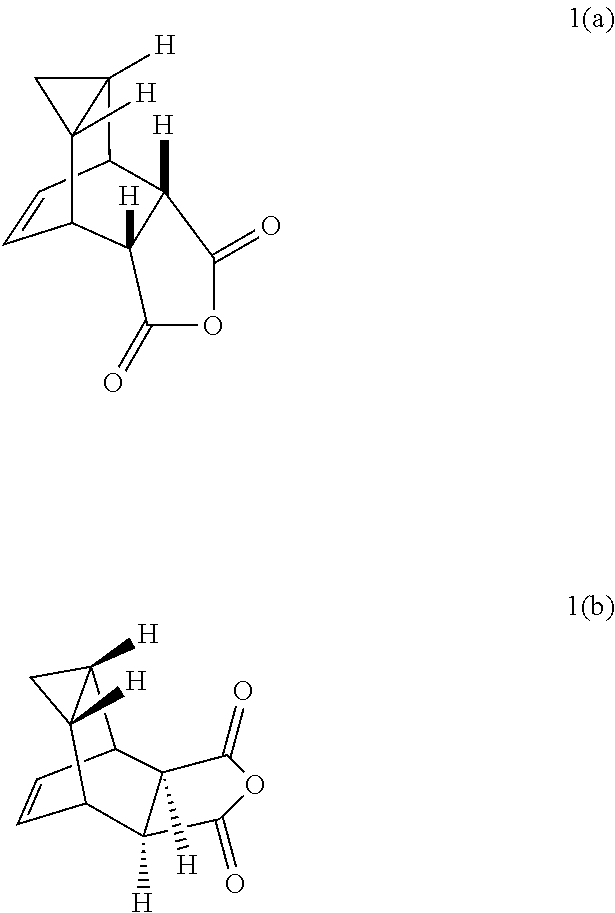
C1C2([H])C3C=CC(C12[H])C1([H])C3([H])C(=O)OC1=O.C1=CC2C3([H])C([H])(C1C1([H])C2([H])C(=O)OC1=O)C3
